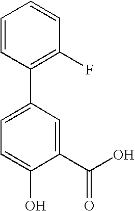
C1(C2=CC=C(O)C(C(O)=O)=C2)=C(F)C=CC=C1
